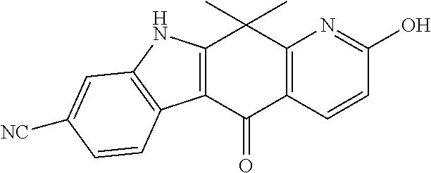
C12=C(C(=O)C3=C(C1(C)C)N=C(O)C=C3)C1=C(N2)C=C([NC])C=C1
